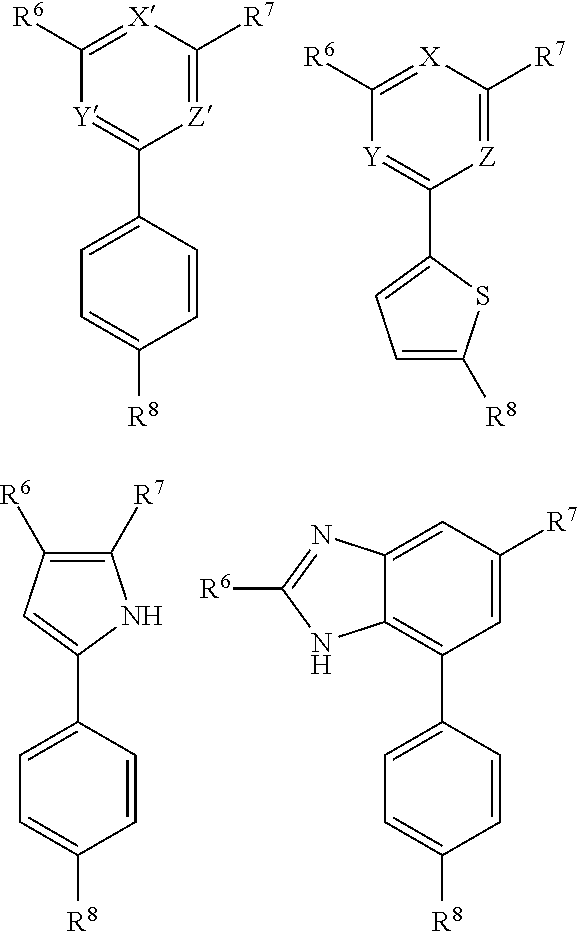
C1=CC(C2=[Y]C([R6])=[X]C([R7])=[Z]2)=CC=C1[R8].C1(C2=[Y]C([R6])=[X]C([R7])=[Z]2)=CC=C([R8])S1.C1([R7])=C([R6])C=C(C2=CC=C([R8])C=C2)N1.C1=CC(C2=C3C(=CC([R7])=C2)N=C([R6])N3)=CC=C1[R8]
